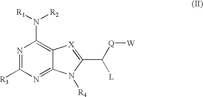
N1=C([R3])N=C2C(=C1N([R1])[R2])[X]=C(C([Q][W])[L])N2[R4]
